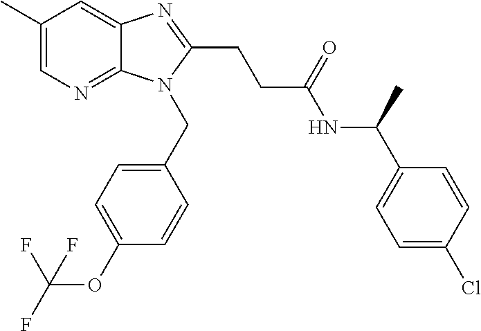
C1(C)=CN=C2C(=C1)N=C(CCC(NC(C1=CC=C(Cl)C=C1)C)=O)N2CC1=CC=C(OC(F)(F)F)C=C1
